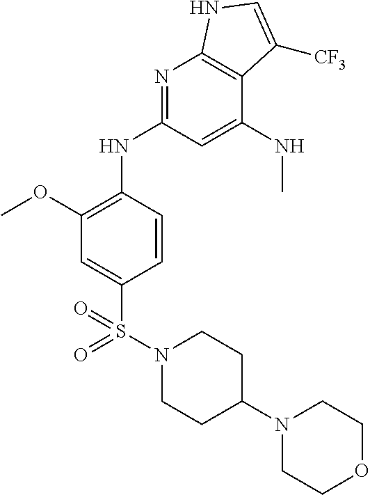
COC1=C(NC2=NC3=C(C(NC)=C2)C([CF3])=CN3)C=CC(S(N2CCC(N3CCOCC3)CC2)(=O)=O)=C1
